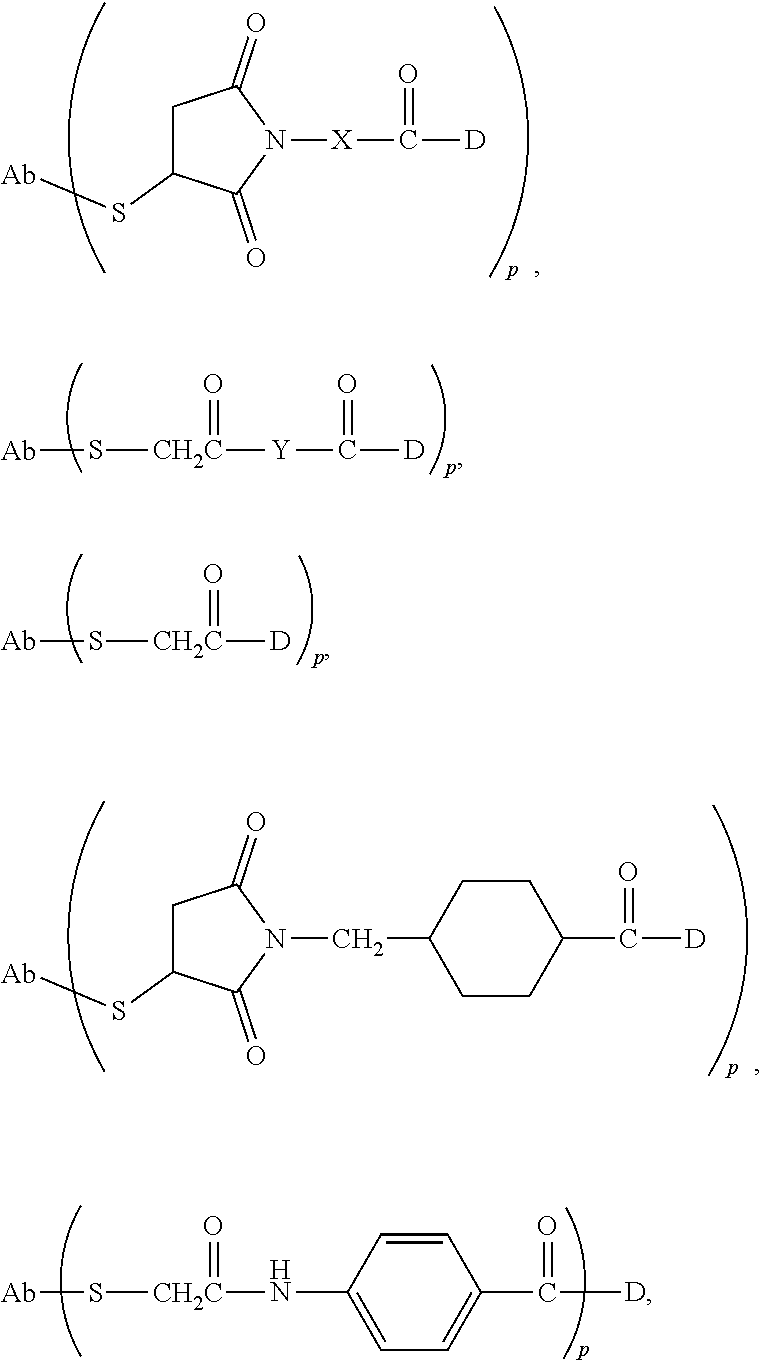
C1C(S[Ab])C(=O)N([X]C([D])=O)C1=O.[Ab]S[CH2C](=O)[Y]C([D])=O.[Ab]S[CH2C](=O)[D].C1C(S[Ab])C(=O)N(CC2CCC(C(=O)[D])CC2)C1=O.[Ab]S[CH2C](=O)NC1=CC=C(C(=O)[D])C=C1
